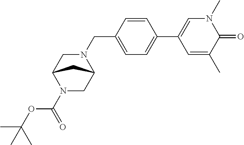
C1(CN2C3CN(C(=O)OC(C)(C)C)C(C2)C3)=CC=C(C2=CN(C)C(=O)C(C)=C2)C=C1
